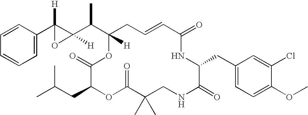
C1=CC=C(C2([H])C(C(C3([H])CC=CC(=O)NC(CC4=CC=C(OC)C(Cl)=C4)C(=O)NCC(C)(C)C(=O)OC(CC(C)C)C(=O)O3)C)([H])O2)C=C1
